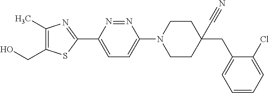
C1(C)=C(CO)SC(C2=CC=C(N3CCC(C#N)(CC4=CC=CC=C4Cl)CC3)N=N2)=N1
